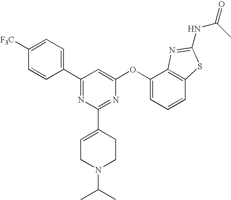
C1([F3C])=CC=C(C2=NC(C3=CCN(C(C)C)CC3)=NC(OC3=CC=CC4=C3N=C(NC(=O)C)S4)=C2)C=C1
